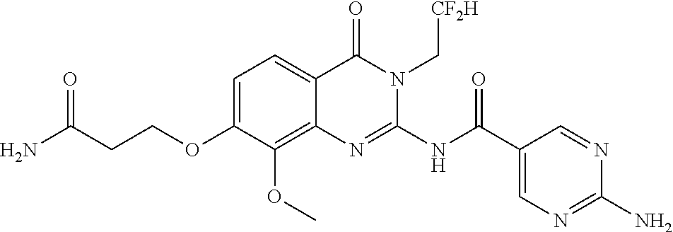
C1=C(OCCC(=O)N)C(OC)=C2C(=C1)C(=O)N(C[CF2H])C(NC(C1=CN=C(N)N=C1)=O)=N2
